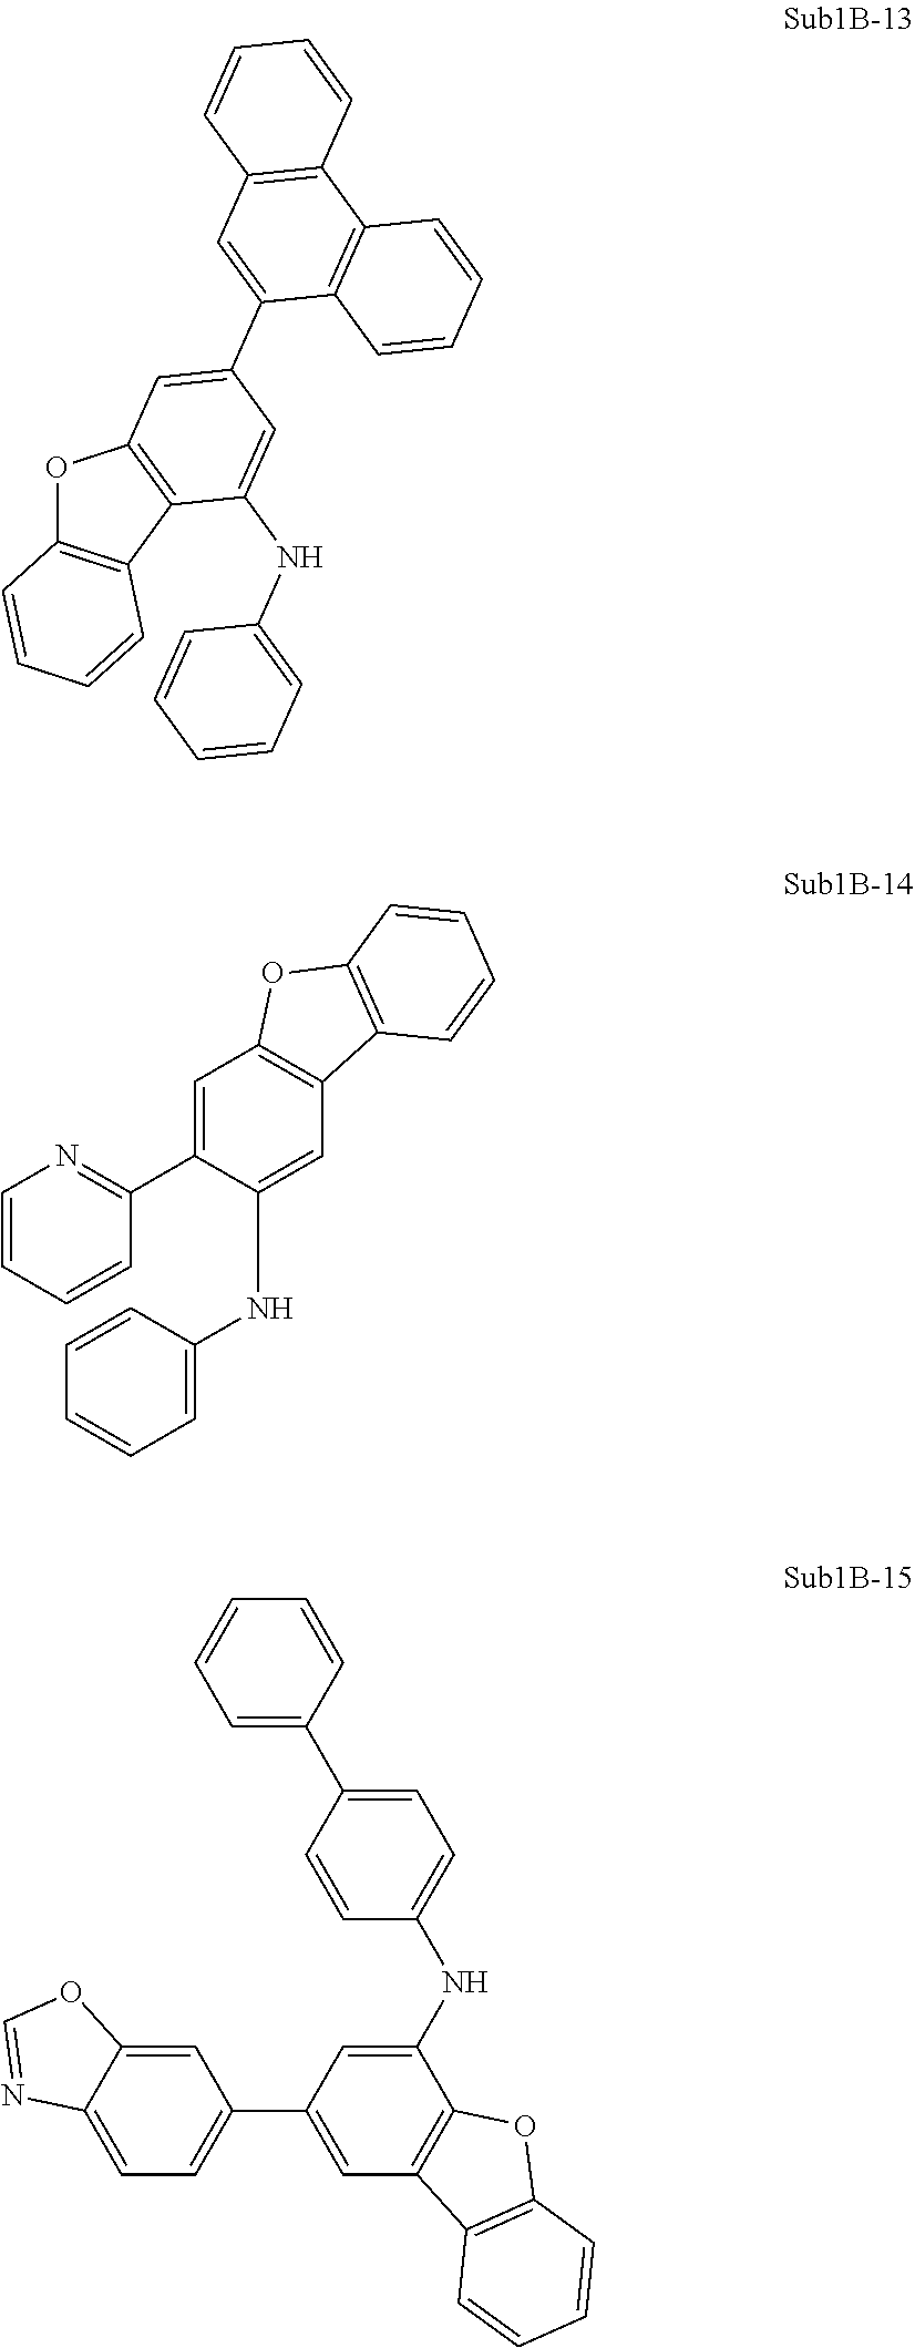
O1C2=C(C3=C1C=C(C1=CC4=C(C5=C1C=CC=C5)C=CC=C4)C=C3NC1=CC=CC=C1)C=CC=C2.C1=CC=CC(C2=CC3=C(C=C2NC2=CC=CC=C2)C2=C(O3)C=CC=C2)=N1.C1=C(C2=CC=C(NC3=CC(C4=CC=C5C(=C4)OC=N5)=CC4=C3OC3=C4C=CC=C3)C=C2)C=CC=C1
